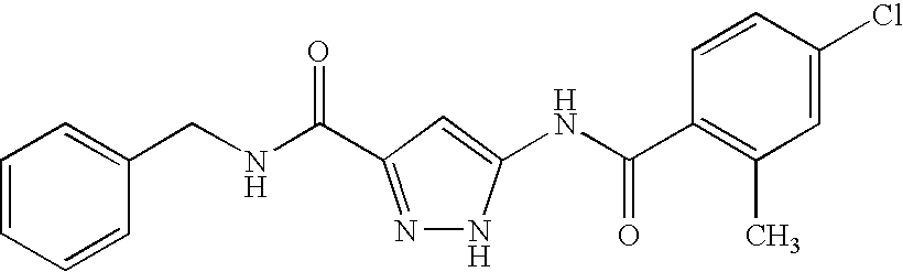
N(C(=O)C1=NNC(NC(C2=C(C)C=C(Cl)C=C2)=O)=C1)CC1=CC=CC=C1
